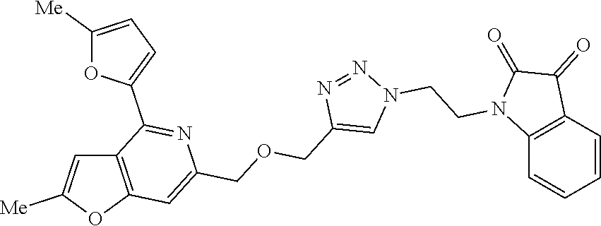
C1=C([Me])OC2=C1C(C1=CC=C([Me])O1)=NC(COCC1=CN(CCN3C4=C(C(=O)C3=O)C=CC=C4)N=N1)=C2
